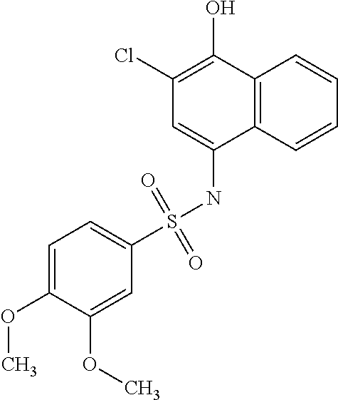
C12=C(C=CC=C1)C(NS(C1=CC=C(OC)C(OC)=C1)(=O)=O)=CC(Cl)=C2O
